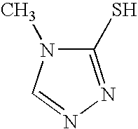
C1(S)=NN=CN1C
